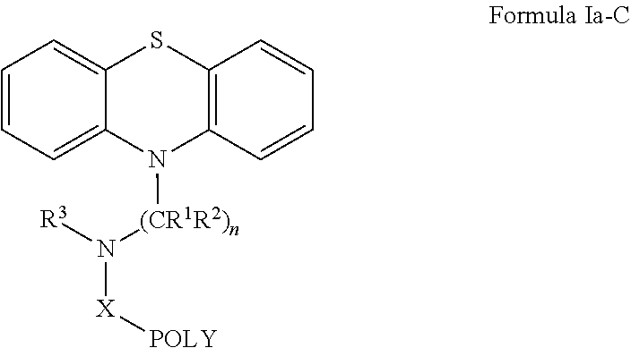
C1=CC=C2C(=C1)SC1=C(N2[(CR1R2)n]N([X][POLY])[R3])C=CC=C1
